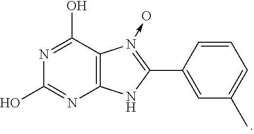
C12=C(C(O)=NC(O)=N1)N(->O)=C(C1=CC(C)=CC=C1)N2
